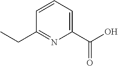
C1(CC)=NC(C(O)=O)=CC=C1
